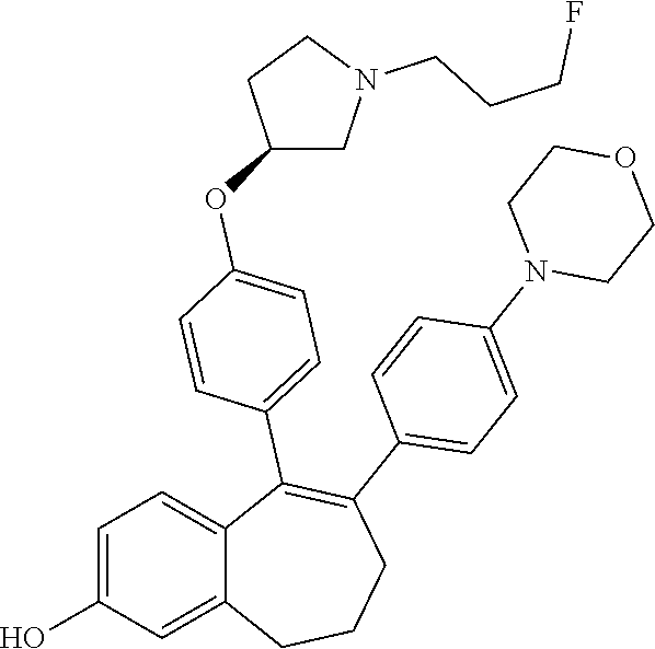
C1=C(O)C=C2C(=C1)C(C1=CC=C(OC3CN(CCCF)CC3)C=C1)=C(C1=CC=C(N3CCOCC3)C=C1)CCC2
